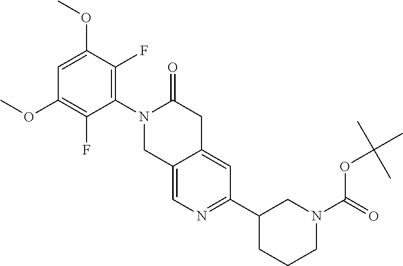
C1=C(OC)C(F)=C(N2CC3=CN=C(C4CCCN(C(=O)OC(C)(C)C)C4)C=C3CC2=O)C(F)=C1OC
